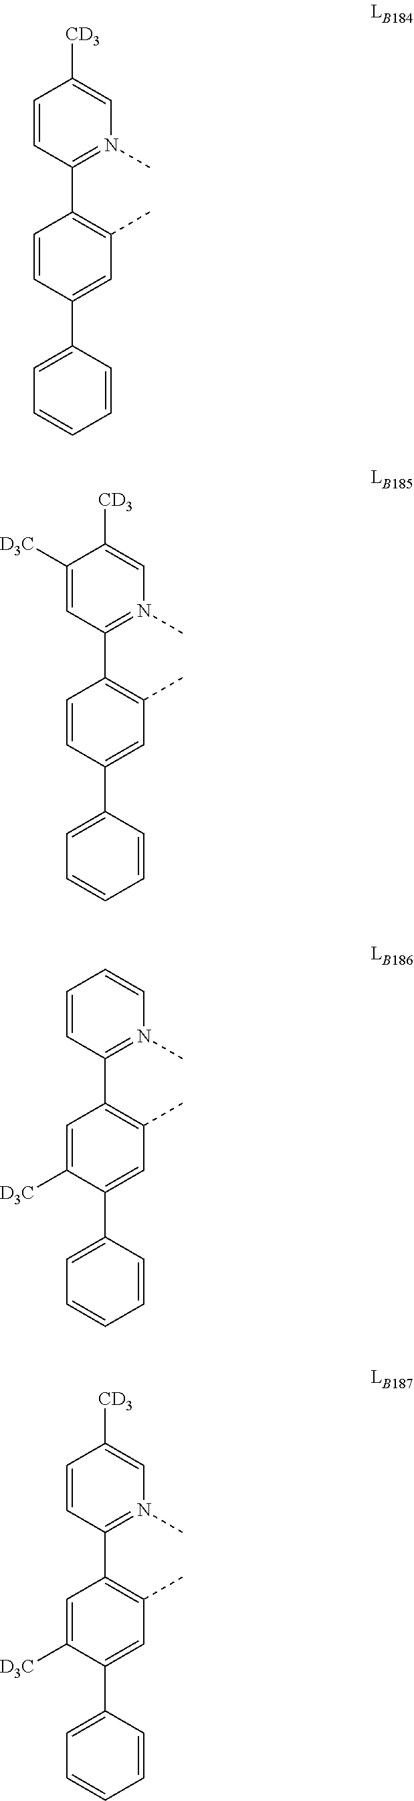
C1=C([D3C])C(C2=CC=CC=C2)=CC(C)=C1C1=N(C)C=CC=C1.C1=CC(C2=CC=CC=C2)=CC(C)=C1C1=N(C)C=C([CD3])C=C1.C1=C([D3C])C(C2=CC=CC=C2)=CC(C)=C1C1=N(C)C=C([CD3])C=C1.C1=CC(C2=CC=CC=C2)=CC(C)=C1C1=N(C)C=C([CD3])C([D3C])=C1
